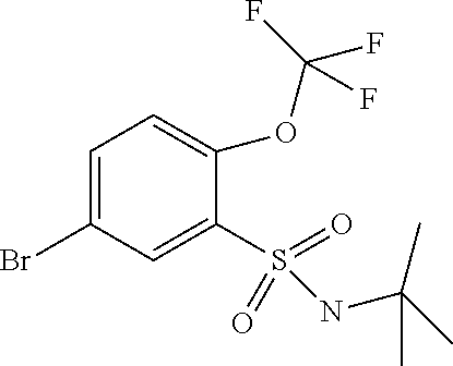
C1=C(Br)C=C(S(=O)(=O)NC(C)(C)C)C(OC(F)(F)F)=C1
